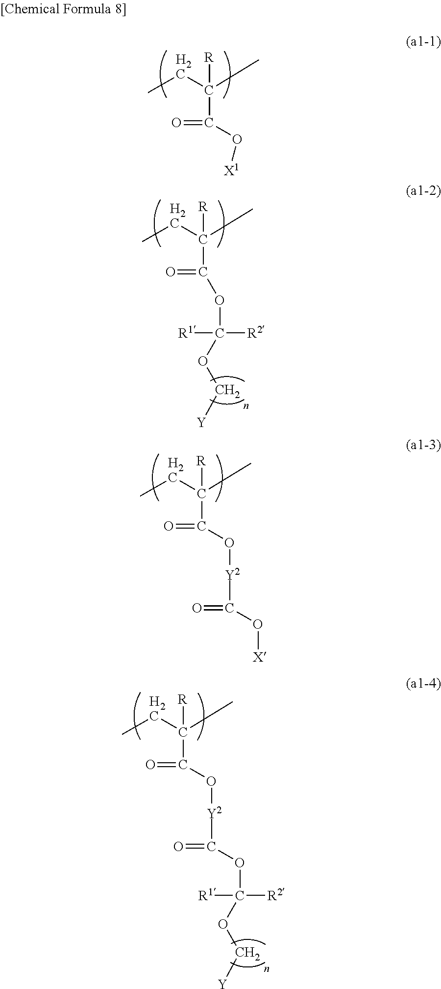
CCC(C)([R])C(=O)O[X1].CCC(C)([R])C(=O)O[Y2]C(=O)O[X].CCC(C)([R])C(=O)OC([R1])([R2])OC[Y].CCC(C)([R])C(=O)O[Y2]C(=O)OC([R1])([R2])OC[Y]
